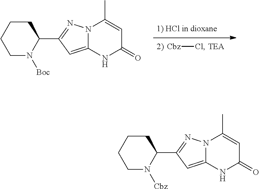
C1CCCC(C2=NN3C(=C2)NC(=O)C=C3C)N1[Cbz].C1CCCC(C2=NN3C(=C2)NC(=O)C=C3C)N1[Boc].[Cbz]Cl
